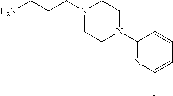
C(CCN1CCN(C2=NC(F)=CC=C2)CC1)N
